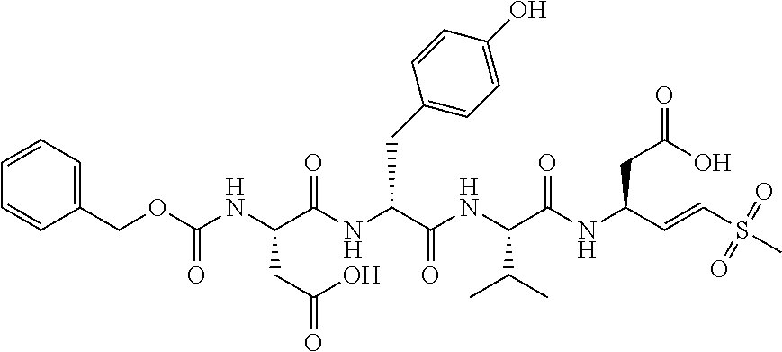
C1=CC=CC(COC(NC(C(NC(C(NC(C(NC(C=CS(C)(=O)=O)CC(O)=O)=O)C(C)C)=O)CC2=CC=C(O)C=C2)=O)CC(O)=O)=O)=C1
